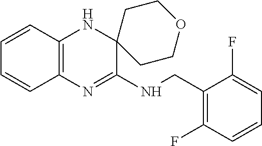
C12=C(N=C(NCC3=C(F)C=CC=C3F)C3(N1)CCOCC3)C=CC=C2
